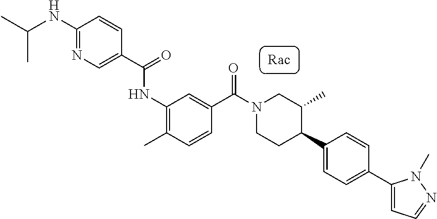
C1(NC(C)C)=NC=C(C(=O)NC2=C(C)C=CC(C(N3CCC(C4=CC=C(C5=CC=NN5C)C=C4)C(C)C3)=O)=C2)C=C1
